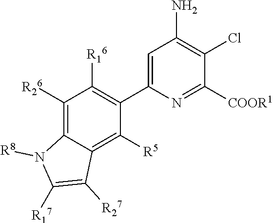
C1=C(C2=C([R16])C([R26])=C3C(=C2[R5])C([R27])=C([R17])N3[R8])N=C([COOR1])C(Cl)=C1N
